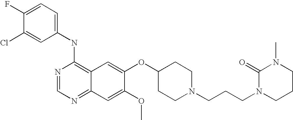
C1(NC2=C3C(=NC=N2)C=C(OC)C(OC2CCN(CCCN4CCCN(C)C4=O)CC2)=C3)=CC=C(F)C(Cl)=C1
